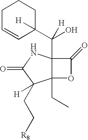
C12(CC)C(C(C3([H])CCCC=C3)(O)[H])(NC(=O)C1(CC[R8])[H])C(=O)O2
